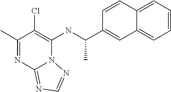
C1(C)=NC2=NC=NN2C(NC(C2=CC3=CC=CC=C3C=C2)C)=C1Cl
